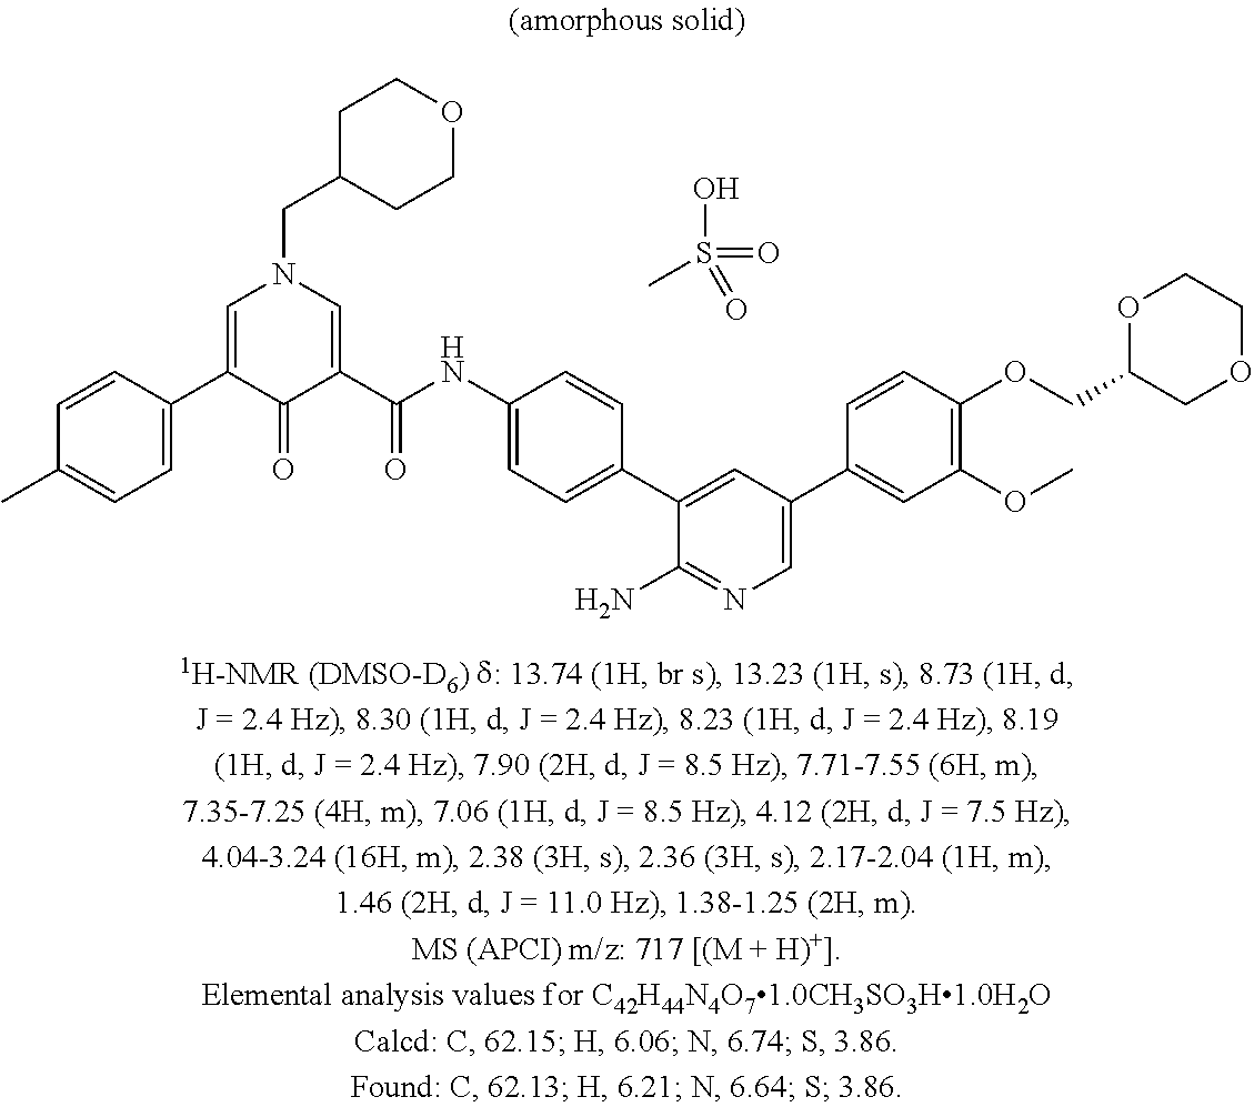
C1=C(C2=CN(CC3CCOCC3)C=C(C(NC3=CC=C(C4=CC(C5=CC(OC)=C(OCC6OCCOC6)C=C5)=CN=C4N)C=C3)=O)C2=O)C=CC(C)=C1.CS(O)(=O)=O
